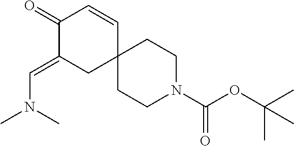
C1=CC2(CCN(C(OC(C)(C)C)=O)CC2)CC(=CN(C)C)C1=O
